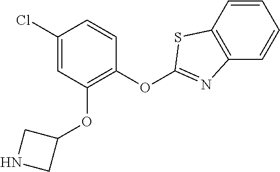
C1(OC2=C(OC3CNC3)C=C(Cl)C=C2)=NC2=C(S1)C=CC=C2
